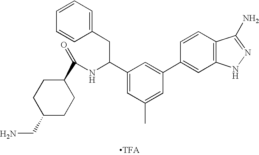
C1=CC=C(CC(NC(=O)C2CCC(CN)CC2)C2=CC(C)=CC(C3=CC4=C(C=C3)C(N)=NN4)=C2)C=C1
